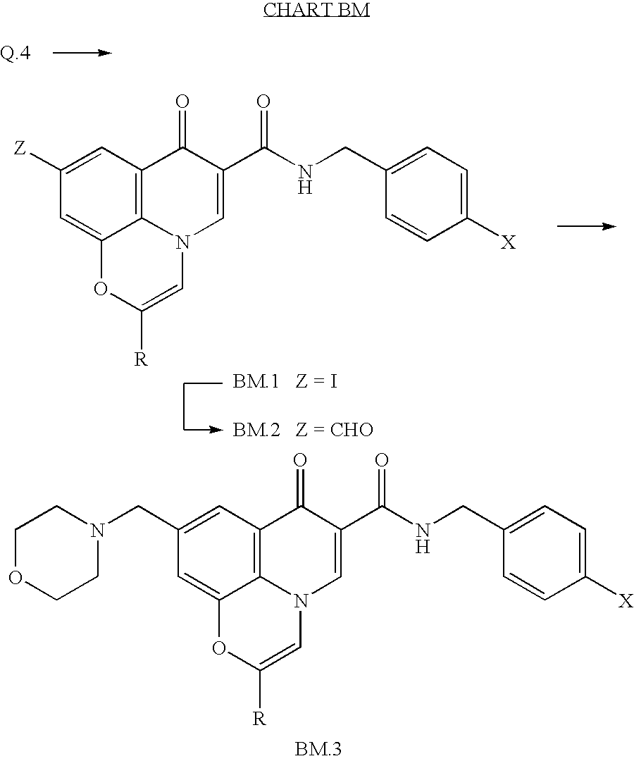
C1=C(C(NCC2=CC=C([X])C=C2)=O)C(=O)C2=C3N1C=C([R])OC3=CC([Z])=C2.C1=C(C(NCC2=CC=C([X])C=C2)=O)C(=O)C2=C3N1C=C([R])OC3=CC(CN1CCOCC1)=C2
